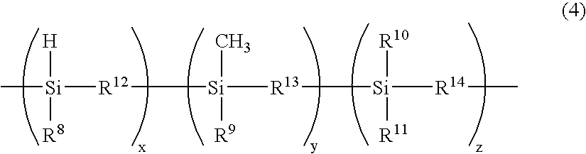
[H][Si]([R8])([R12][Si](C)([R9])[R13][Si]([R10])([R11])[R14]C)C
